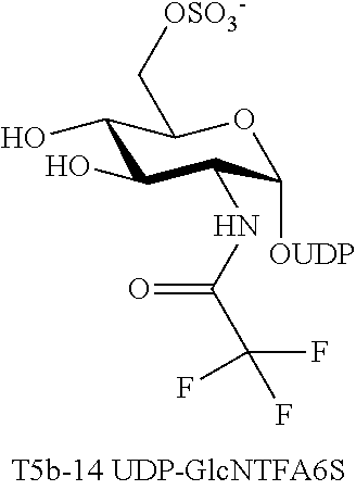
C1(O)C(O)C(NC(C(F)(F)F)=O)C([OUDP])OC1C[OSO3-]
